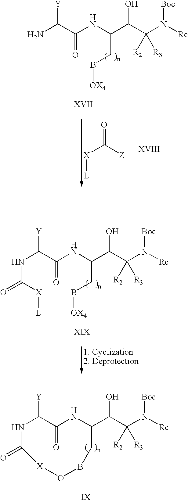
NC(C(=O)NC(CB[OX4])C(C([R2])([R3])N([Rc])[Boc])O)[Y].[X]([L])C([Z])=O.N(C(C(=O)NC(CB[OX4])C(C([R2])([R3])N([Rc])[Boc])O)[Y])C([X][L])=O.N1C([Y])C(=O)NC(C(C([R2])([R3])N([Rc])[Boc])O)CBO[X]C1=O
